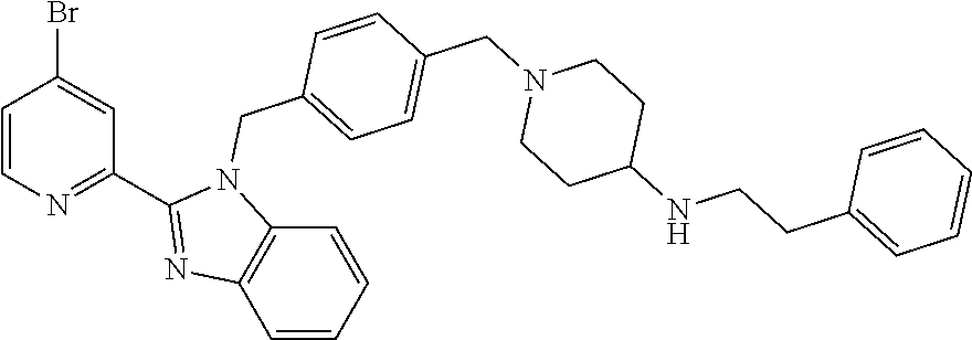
C1=CN=C(C2=NC3=C(N2CC2=CC=C(CN4CCC(NCCC5=CC=CC=C5)CC4)C=C2)C=CC=C3)C=C1Br
